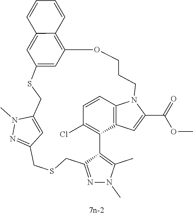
C1=CC2=C3C(=C1Cl)C1=C(C)N(C)N=C1CSCC1=NN(C)C(=C1)CSC1=CC(=C4C(=C1)C=CC=C4)OCCCN2C(C(=O)OC)=C3
